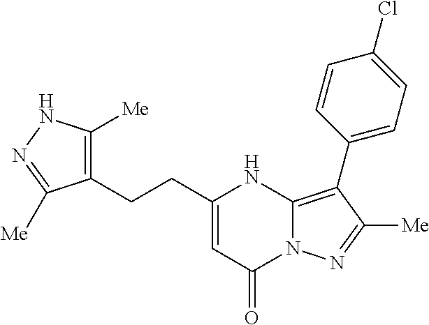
C1(CCC2=CC(=O)N3C(=C(C4=CC=C(Cl)C=C4)C([Me])=N3)N2)=C([Me])NN=C1[Me]
